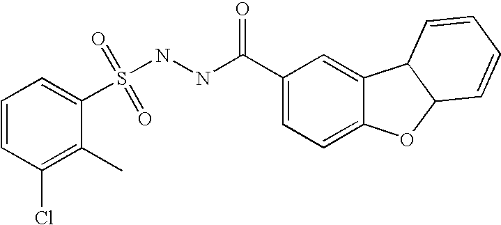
C1=CC(Cl)=C(C)C(S(NNC(C2=CC=C3C(=C2)C2C(O3)C=CC=C2)=O)(=O)=O)=C1
